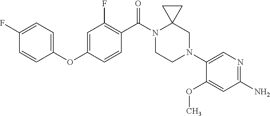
C1(F)=CC=C(OC2=CC(F)=C(C(N3CCN(C4=CN=C(N)C=C4OC)CC34CC4)=O)C=C2)C=C1
